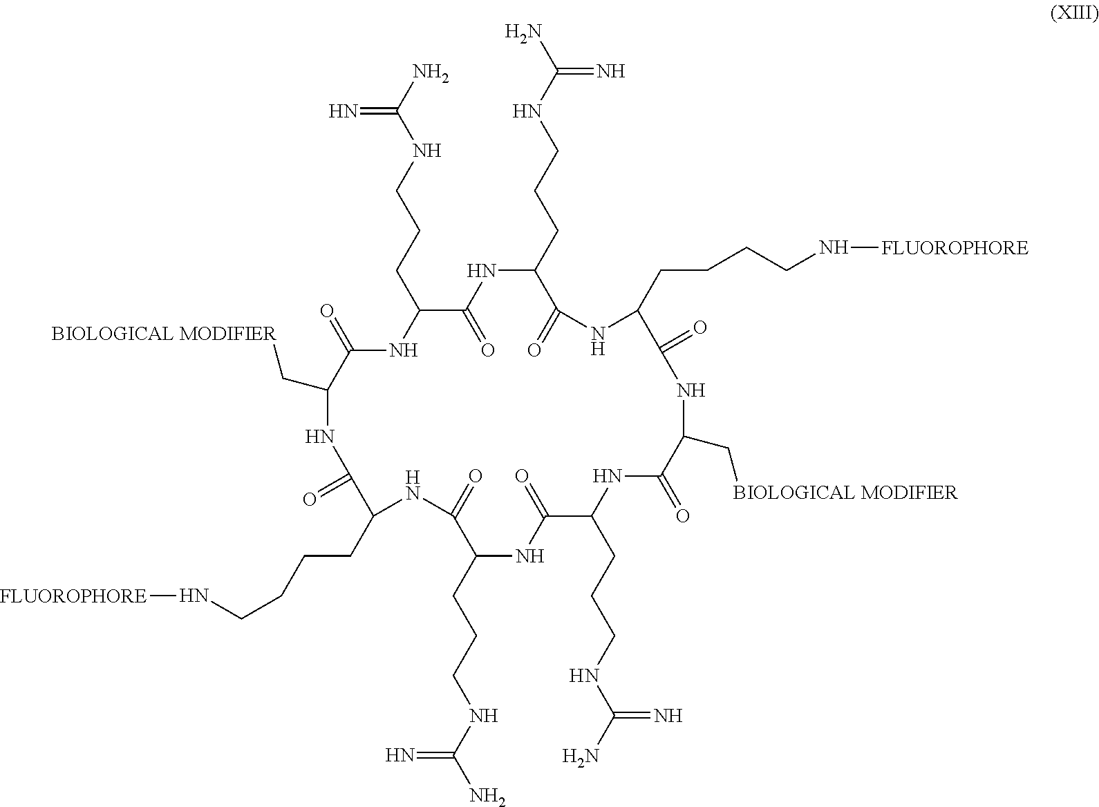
NC(NCCCC1NC(=O)C(C[BIOLOGICAL MODIFIER])NC(=O)C(CCCCN[FLUOROPHORE])NC(=O)C(CCCNC(N)=N)NC(=O)C(CCCNC(N)=N)NC(=O)C(C[BIOLOGICAL MODIFIER])NC(=O)C(CCCCN[FLUOROPHORE])NC(=O)C(CCCNC(N)=N)NC1=O)=N
